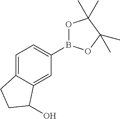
C1=C2C(=CC(B3OC(C)(C)C(C)(C)O3)=C1)C(O)CC2
